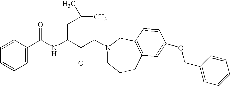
N1(CC(C(NC(C2=CC=CC=C2)=O)CC(C)C)=O)CCCC2=C(C1)C=CC(OCC1=CC=CC=C1)=C2
